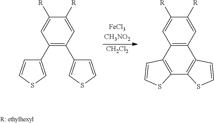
C1([R])=CC(C2=CSC=C2)=C(C2=CSC=C2)C=C1[R].[CH2Cl2].C1([R])=CC2=C(C=C1[R])C1=C(C3=C2C=CS3)SC=C1
